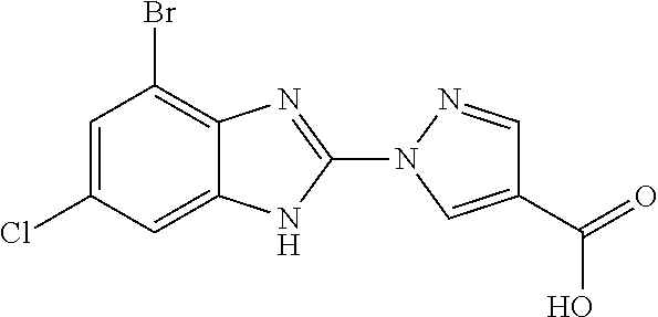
C1=C(Cl)C=C2C(=C1Br)N=C(N1C=C(C(=O)O)C=N1)N2
